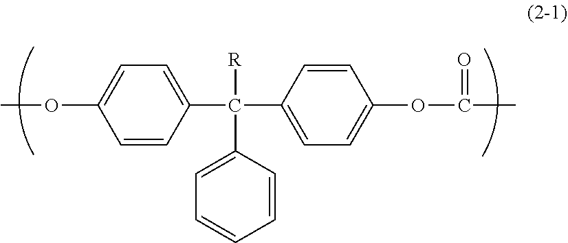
C1=CC(C(C2=CC=C(OC(C)=O)C=C2)([R])C2=CC=CC=C2)=CC=C1OC
